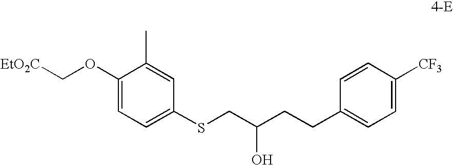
C1(OC[EtO2C])=CC=C(SCC(CCC2=CC=C([CF3])C=C2)O)C=C1C
